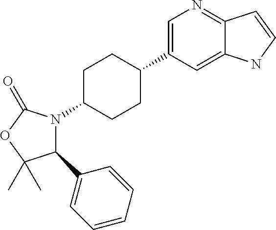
C1C(N2C(C3=CC=CC=C3)C(C)(C)OC2=O)CCC(C2=CN=C3C(=C2)NC=C3)C1
